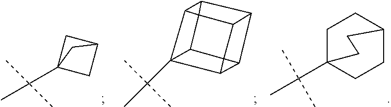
C12(C(C)(C)C)CC(C1)C2.C1C2(C(C)(C)C)CCC(C1)CC2.C12C3(C(C)(C)C)C4C5C6C1C21C3C54C61
